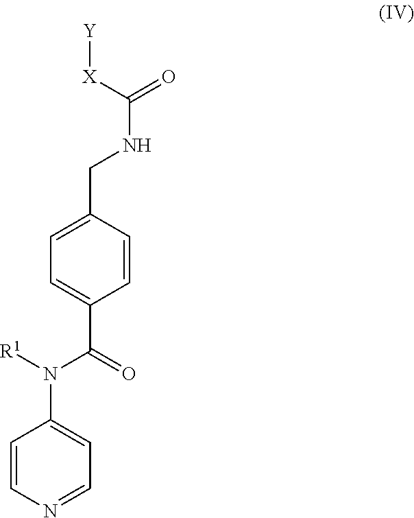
C1=CN=CC=C1N([R1])C(=O)C1=CC=C(CNC([X][Y])=O)C=C1
